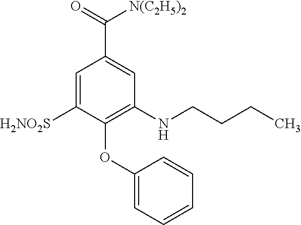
C1=C([H2NO2S])C(OC2=CC=CC=C2)=C(NCCCC)C=C1C(=O)[N(C2H5)2]
